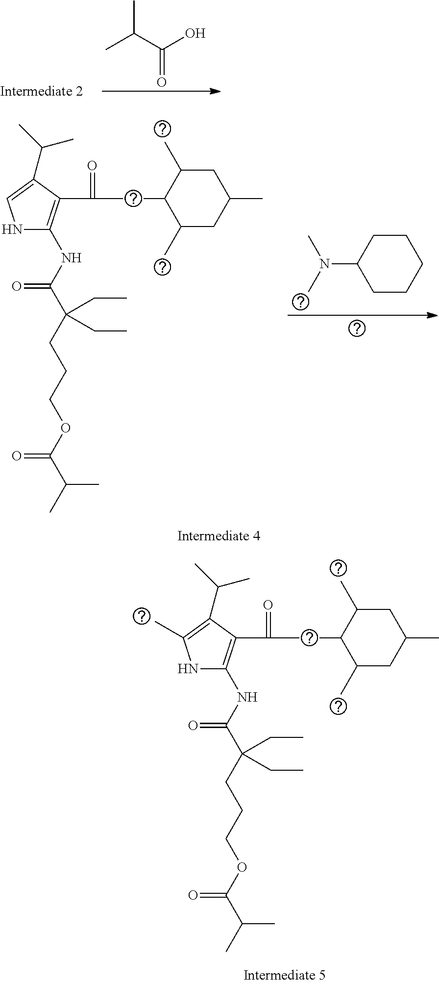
CC(C(O)=O)C.N1C(NC(C(CCCOC(C(C)C)=O)(CC)CC)=O)=C(C(=O)CC2C(C)CC(C)CC2C)C(C(C)C)=C1.C1CC(N(C)C)CCC1.N1C(NC(C(CCCOC(C(C)C)=O)(CC)CC)=O)=C(C(=O)CC2C(C)CC(C)CC2C)C(C(C)C)=C1C
